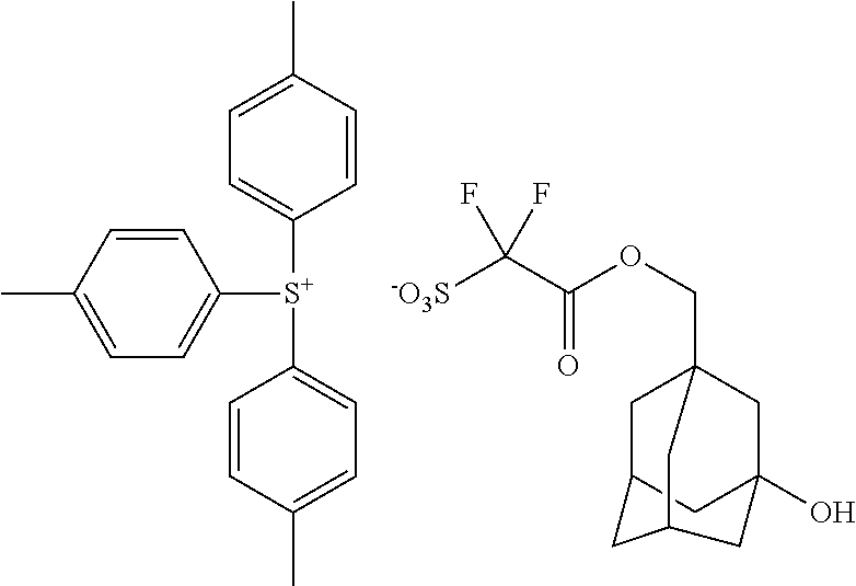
C1(C)=CC=C([S+](C2=CC=C(C)C=C2)C2=CC=C(C)C=C2)C=C1.[-O3S]C(C(OCC12CC3CC(O)(C1)CC(C3)C2)=O)(F)F
